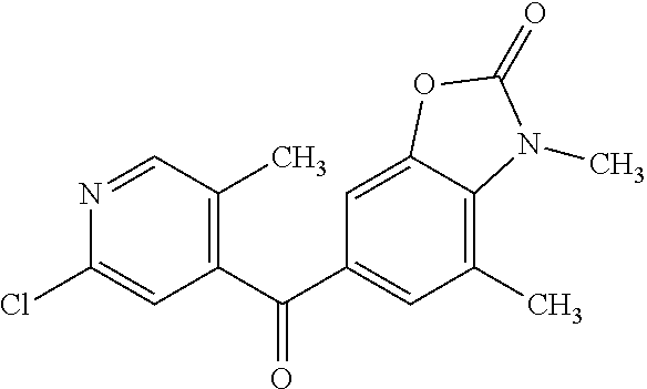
N1=CC(C)=C(C(C2=CC(C)=C3C(=C2)OC(=O)N3C)=O)C=C1Cl
